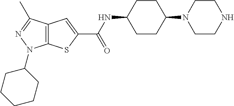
C1CC(N2CCNCC2)CCC1NC(C1=CC2=C(S1)N(C1CCCCC1)N=C2C)=O
